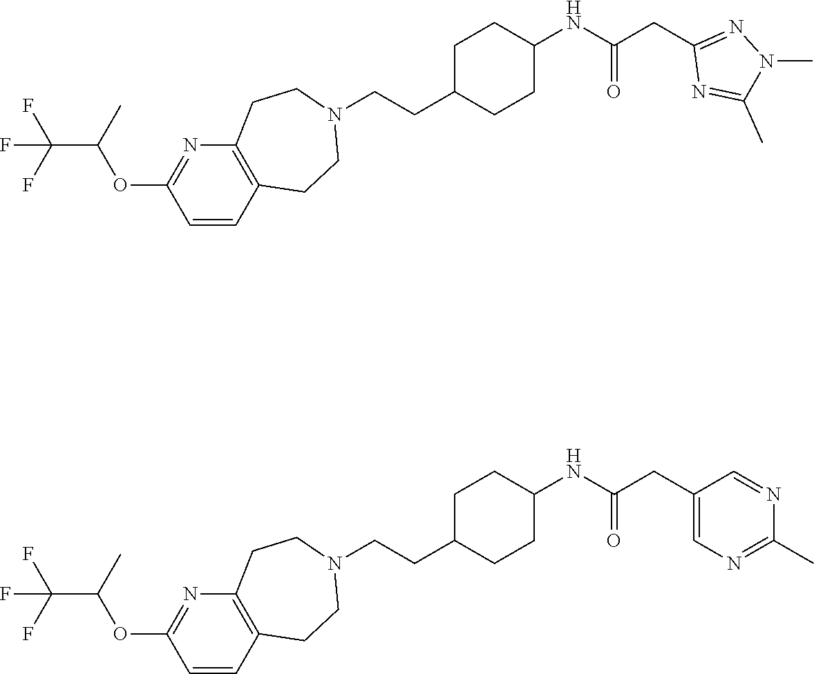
C(OC1=NC2=C(C=C1)CCN(CCC1CCC(NC(CC3=NN(C)C(C)=N3)=O)CC1)CC2)(C(F)(F)F)C.C(OC1=NC2=C(C=C1)CCN(CCC1CCC(NC(CC3=CN=C(C)N=C3)=O)CC1)CC2)(C(F)(F)F)C
